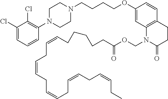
C1(Cl)=CC=CC(N2CCN(CCCCOC3=CC4=C(C=C3)CCC(=O)N4COC(CCCCCC=CCC=CCC=CCC=CCC=CCC)=O)CC2)=C1Cl
